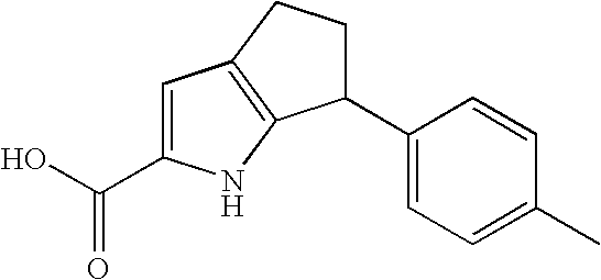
C1(C2=CC=C(C)C=C2)CCC2=C1NC(C(O)=O)=C2
